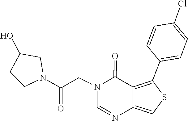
N1=CN(CC(N2CCC(O)C2)=O)C(=O)C2=C(C3=CC=C(Cl)C=C3)SC=C12
